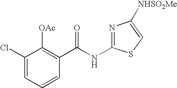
C1(Cl)=CC=CC(C(NC2=NC([NHSO2Me])=CS2)=O)=C1[OAc]
